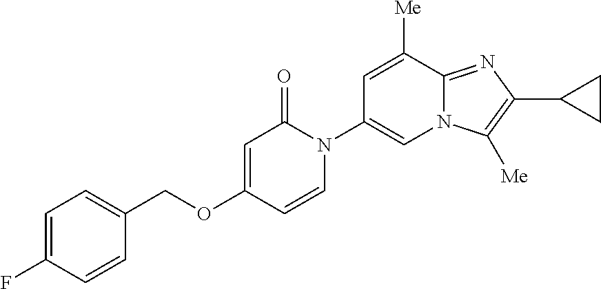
C1(COC2=CC(=O)N(C3=CN4C(=NC(C5CC5)=C4[Me])C([Me])=C3)C=C2)=CC=C(F)C=C1
